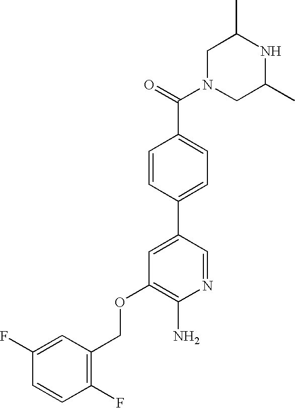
C1N(C(=O)C2=CC=C(C3=CC(OCC4=C(F)C=CC(F)=C4)=C(N)N=C3)C=C2)CC(C)NC1C
